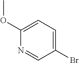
C1(Br)=CC=C(OC)N=C1
